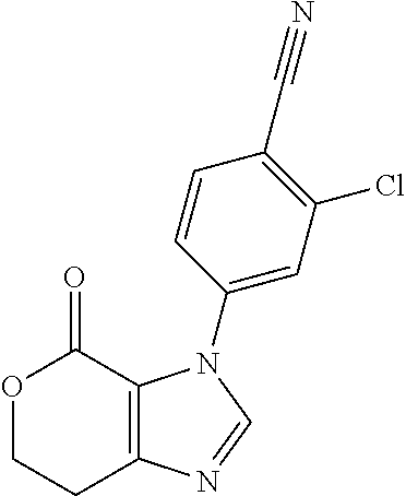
O1CCC2=C(C1=O)N(C1=CC(Cl)=C(C#N)C=C1)C=N2
